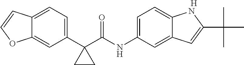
C12=CC=C(C3(C(NC4=CC=C5C(=C4)C=C(C(C)(C)C)N5)=O)CC3)C=C1OC=C2.[H]
